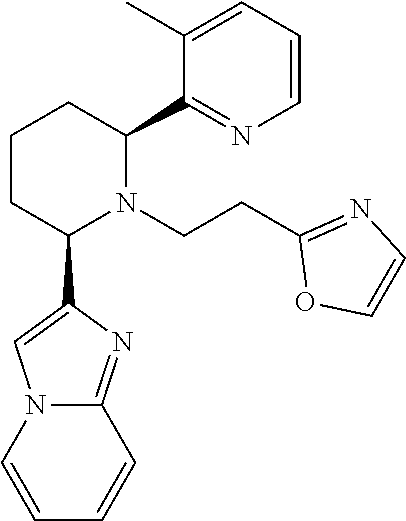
C12=NC(C3N(CCC4=NC=CO4)C(C4=NC=CC=C4C)CCC3)=CN1C=CC=C2
